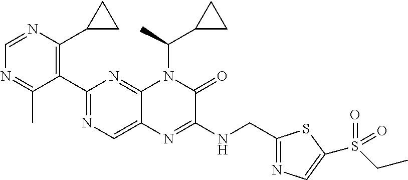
C1(C2=NC=C3C(=N2)N(C(C2CC2)C)C(=O)C(NCC2=NC=C(S(CC)(=O)=O)S2)=N3)=C(C2CC2)N=CN=C1C
